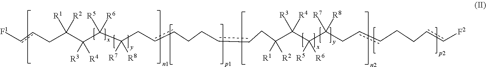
c(cCC(C(C(C(CccCCccCC(C(C(C(CccCCcc[F2])([R7])[R8])([R5])[R6])([R3])[R4])([R1])[R2])([R7])[R8])([R5])[R6])([R3])[R4])([R1])[R2])[F1]
